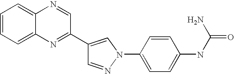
C1=NN(C2=CC=C(NC(N)=O)C=C2)C=C1C1=NC2=CC=CC=C2N=C1
